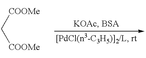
C([COOMe])[COOMe]
